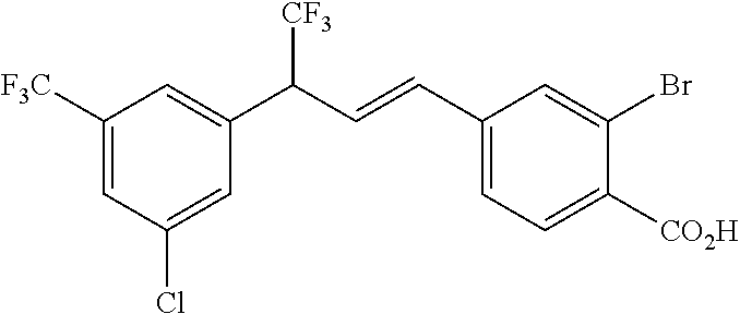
[CO2H]C1=CC=C(C=CC(C2=CC([F3C])=CC(Cl)=C2)[CF3])C=C1Br
